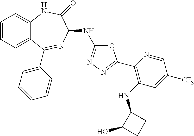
C1=CC=C2C(=C1)NC(=O)C(NC1=NN=C(C3=C(NC4C(O)CC4)C=C([CF3])C=N3)O1)N=C2C1=CC=CC=C1
